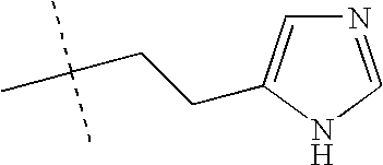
N1=CNC(CCC(C)(C)C)=C1
